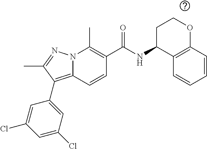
CC1=C(C(NC2CCOC3=C2C=CC=C3)=O)C=CC2=C(C3=CC(Cl)=CC(Cl)=C3)C(C)=NN12
